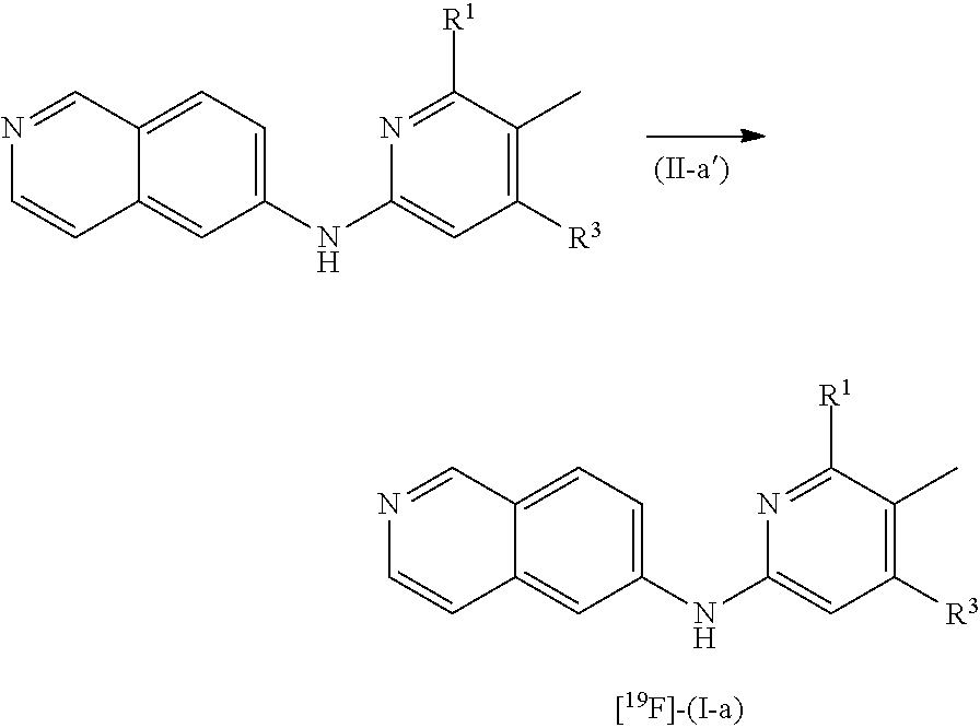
C1=C(NC2=CC([R3])=C(C)C([R1])=N2)C=C2C(=C1)C=NC=C2.C1=C(NC2=CC([R3])=C(C)C([R1])=N2)C=C2C(=C1)C=NC=C2
